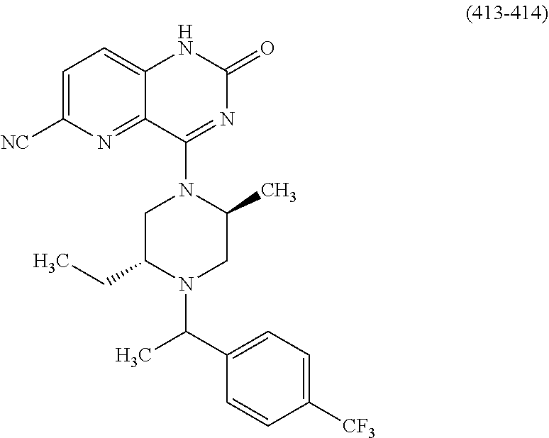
C1(C(C)N2C(CC)CN(C3=NC(=O)NC4=CC=C([NC])N=C43)C(C)C2)=CC=C([CF3])C=C1
